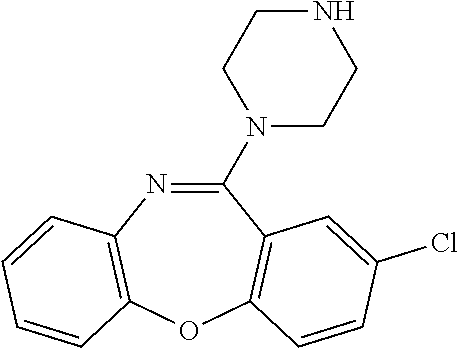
C1(N2CCNCC2)=NC2=C(OC3=C1C=C(Cl)C=C3)C=CC=C2
